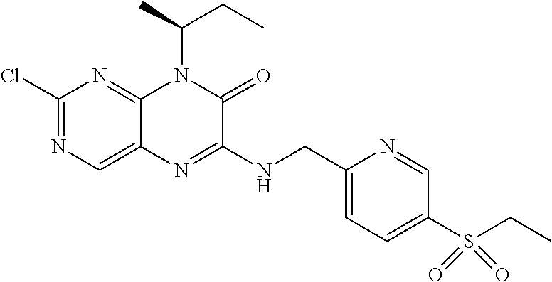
C1(Cl)=NC=C2C(=N1)N(C(C)CC)C(=O)C(NCC1=CC=C(S(CC)(=O)=O)C=N1)=N2
